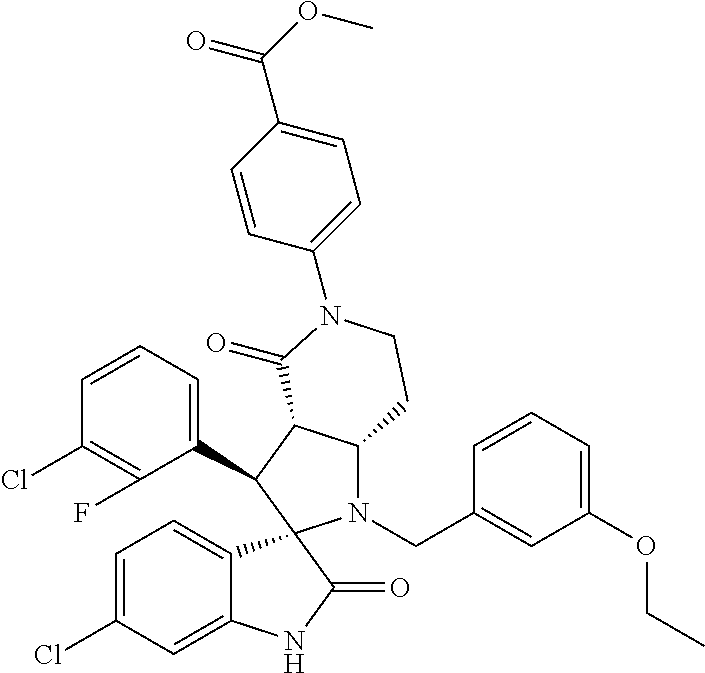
C1(C2C3C(N(CC4=CC(OCC)=CC=C4)C24C2=CC=C(Cl)C=C2NC4=O)CCN(C2=CC=C(C(OC)=O)C=C2)C3=O)=CC=CC(Cl)=C1F
